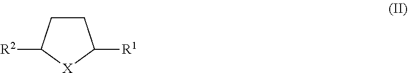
C1CC([R2])[X]C1[R1]
